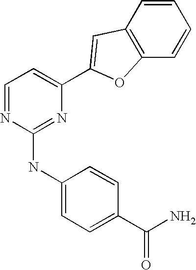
C1(C2=CC3=C(C=CC=C3)O2)=CC=NC(NC2=CC=C(C(N)=O)C=C2)=N1
